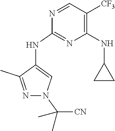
N1=CC([CF3])=C(NC2CC2)N=C1NC1=CN(C([CN])(C)C)N=C1C
